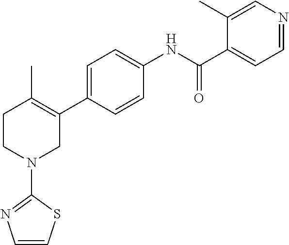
C1=C(C2=C(C)CCN(C3=NC=CS3)C2)C=CC(NC(C2=CC=NC=C2C)=O)=C1
